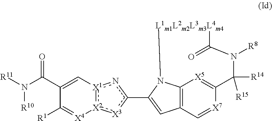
C12=C3C=[X7]C(=[X5]1)C([R15])([R14])N([R8])C(=O)[L1m1L2m2L3m3L4m4]N2C(c1n[X1]2:[X2](:[X3]1)[X4]=C([R1])C(C(N([R11])[R10])=O)=C2)=C3
